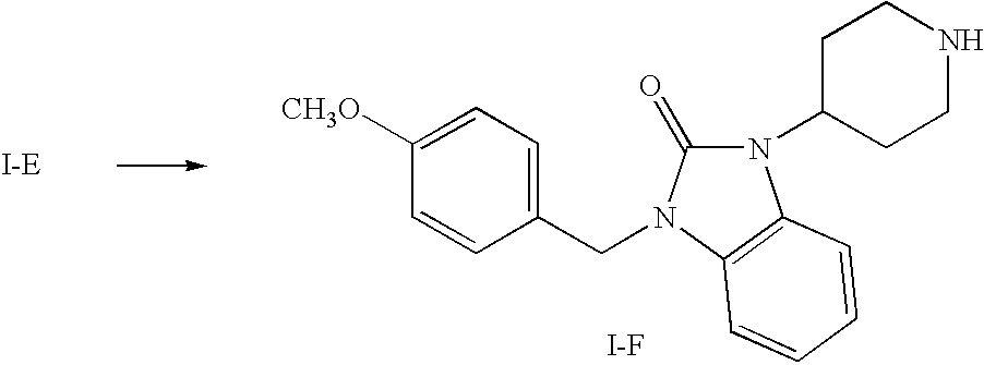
C1(CN2C(=O)N(C3CCNCC3)C3=C2C=CC=C3)=CC=C([CH3O])C=C1.[I-F]
